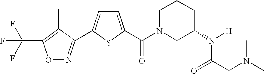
O1N=C(C2=CC=C(C(N3CC(N([H])C(=O)CN(C)C)CCC3)=O)S2)C(C)=C1C(F)(F)F
